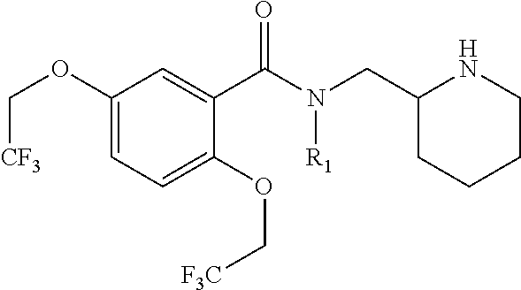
C1(OC[CF3])=CC=C(OC[F3C])C(C(N(CC2CCCCN2)[R1])=O)=C1
